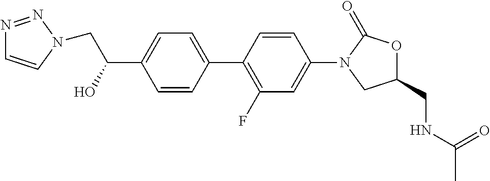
C1(C(O)CN2C=CN=N2)=CC=C(C2=C(F)C=C(N3CC(CNC(C)=O)OC3=O)C=C2)C=C1
